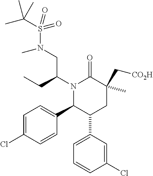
N1(C(CC)CN(S(=O)(C(C)(C)C)=O)C)C(C2=CC=C(Cl)C=C2)C(C2=CC=CC(Cl)=C2)CC(C[CO2H])(C)C1=O
